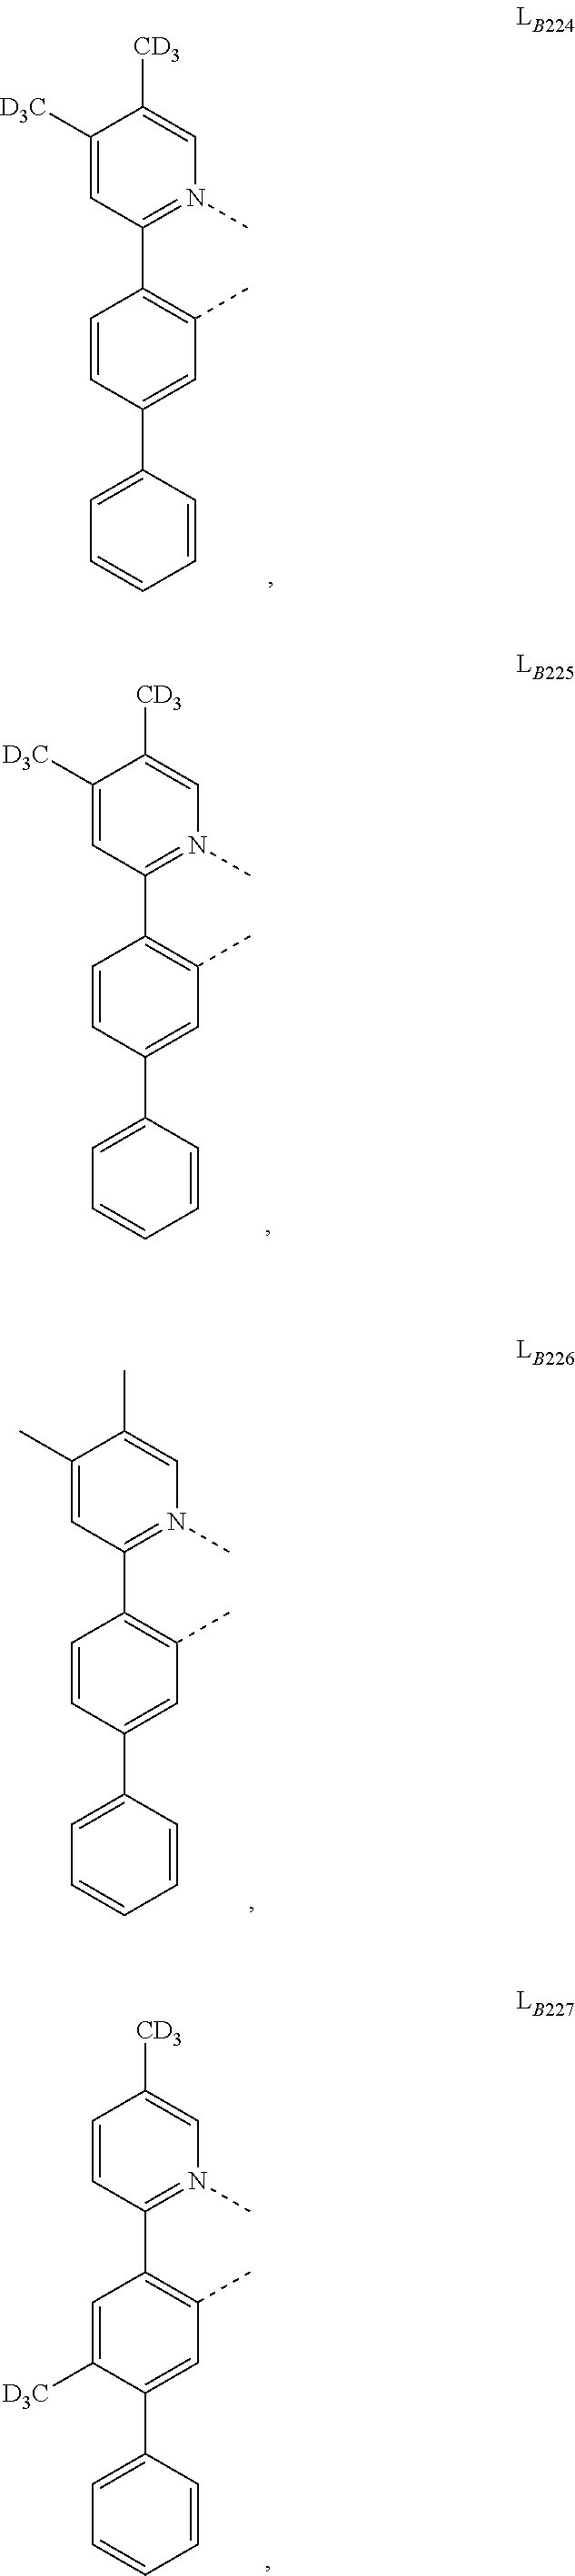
C1=CC(C2=CC=CC=C2)=CC(C)=C1C1=N(C)C=C(C)C(C)=C1.C1=C([D3C])C(C2=CC=CC=C2)=CC(C)=C1C1=N(C)C=C([CD3])C=C1.C1=CC(C2=CC=CC=C2)=CC(C)=C1C1=N(C)C=C([CD3])C([D3C])=C1.C1=CC(C2=CC=CC=C2)=CC(C)=C1C1=N(C)C=C([CD3])C([D3C])=C1
